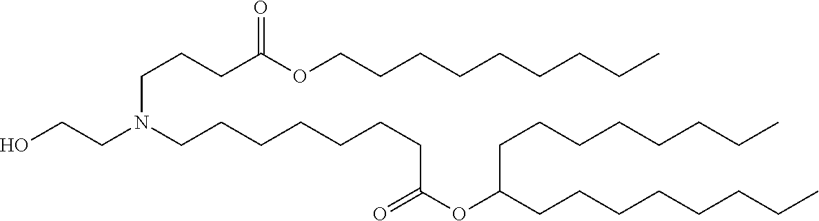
C(CCC(OCCCCCCCCC)=O)N(CCO)CCCCCCCC(OC(CCCCCCCC)CCCCCCCC)=O
